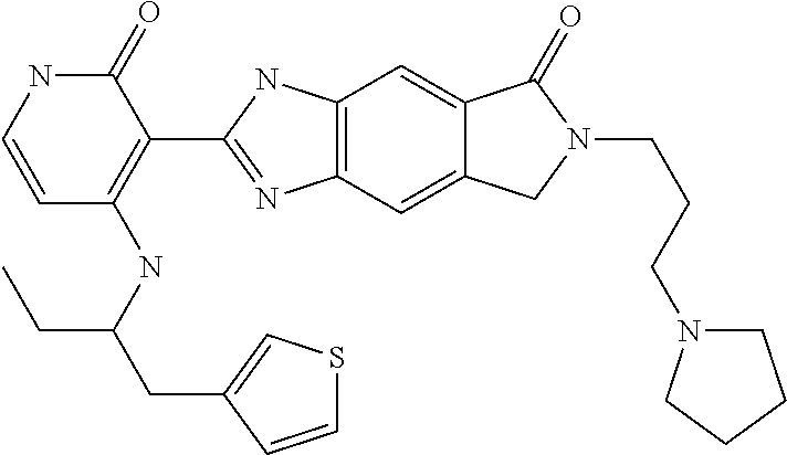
C12=C(C=C3C(=C1)C(=O)N(CCCN1CCCC1)C3)N=C(C1=C(NC(CC3=CSC=C3)CC)C=CNC1=O)N2
